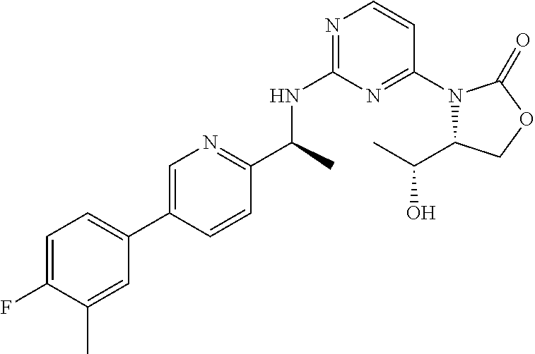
C1(C(C)NC2=NC=CC(N3C(C(O)C)COC3=O)=N2)=NC=C(C2=CC=C(F)C(C)=C2)C=C1
